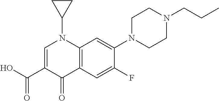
OC(C1=CN(C2CC2)C2=C(C1=O)C=C(F)C(N1CCN(CCC)CC1)=C2)=O
